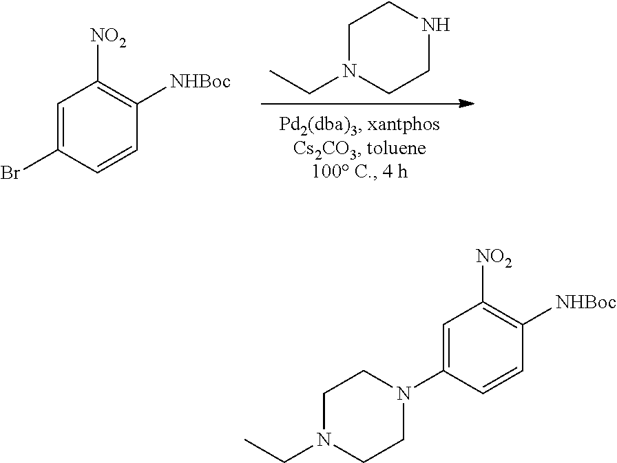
C1N(CC)CCNC1.C1=C(Br)C=CC([NHBoc])=C1[NO2].C1=C(N2CCN(CC)CC2)C=CC([NHBoc])=C1[NO2]
